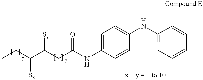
C1=C(NC(CC(C(CC)[Sx])[Sy])=O)C=CC(NC2=CC=CC=C2)=C1
